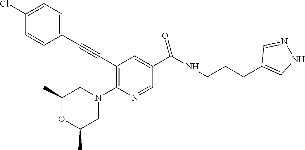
C1(C#CC2=C(N3CC(C)OC(C)C3)N=CC(C(NCCCC3=CNN=C3)=O)=C2)=CC=C(Cl)C=C1
